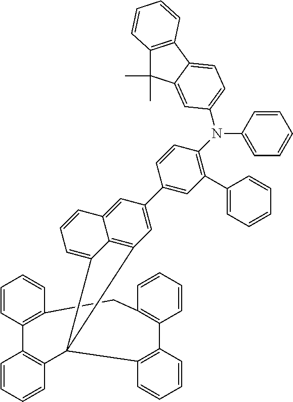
C1=C2C3=C(C=C1C1=CC(C4=CC=CC=C4)=C(N(C4=CC=CC=C4)C4=CC=C5C(=C4)C(C)(C)C4=C5C=CC=C4)C=C1)C1(C4=C(C5=C(C=CC=C5)CC5=C(C=CC=C5)C5=C1C=CC=C5)C=CC=C4)C3=CC=C2
